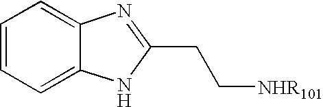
C1=CC=C2C(=C1)N=C(CC[NHR101])N2
